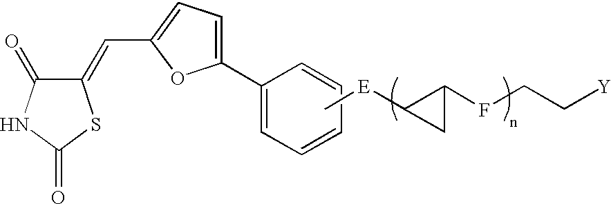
C1(=CC2=CC=C(C3=CC=CC=C3)O2)C(=O)NC(=O)S1.C[E]C1C(FCC[Y])C1
